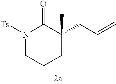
N1([Ts])CCCC(CC=C)(C)C1=O
